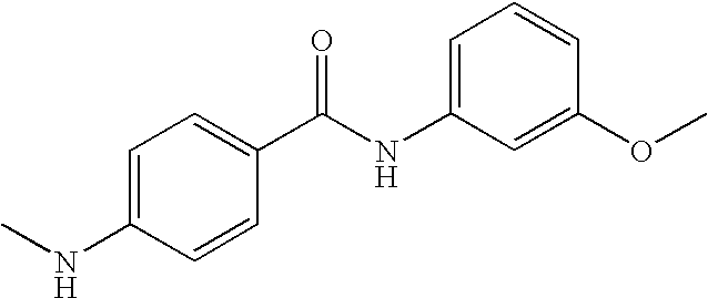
C1=C(NC(C2=CC=C(NC)C=C2)=O)C=C(OC)C=C1
